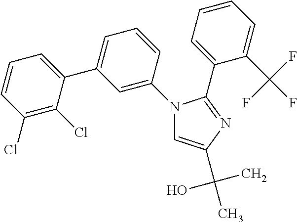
N1(C2=CC(C3=CC=CC(Cl)=C3Cl)=CC=C2)C=C(C(O)(C)C)N=C1C1=CC=CC=C1C(F)(F)F
